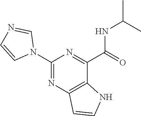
C(NC(C1=NC(N2C=NC=C2)=NC2=C1NC=C2)=O)(C)C
